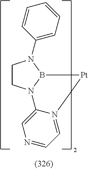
C1CN2B(N1C1=CC=CC=C1)[Pt]N1=CC=NC=C21
